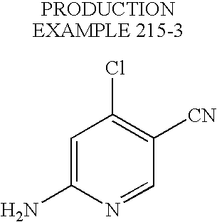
C1=C(N)N=CC([CN])=C1Cl
